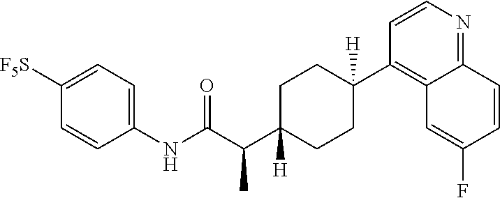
C1(NC(C(C2([H])CCC(C3=C4C(=NC=C3)C=CC(F)=C4)([H])CC2)C)=O)=CC=C([F5S])C=C1
